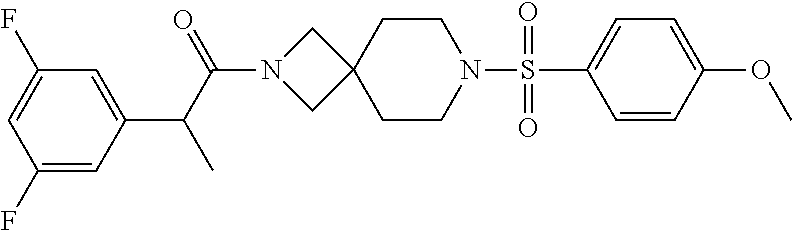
C1=CC(OC)=CC=C1S(N1CCC2(CC1)CN(C(C(C)C1=CC(F)=CC(F)=C1)=O)C2)(=O)=O
